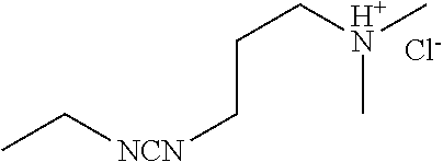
[H+N](C)(CCC[NCN]CC)C.[Cl-]
